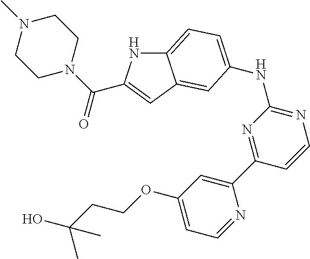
C12=CC=C(NC3=NC=CC(C4=CC(OCCC(O)(C)C)=CC=N4)=N3)C=C1C=C(C(N1CCN(C)CC1)=O)N2
